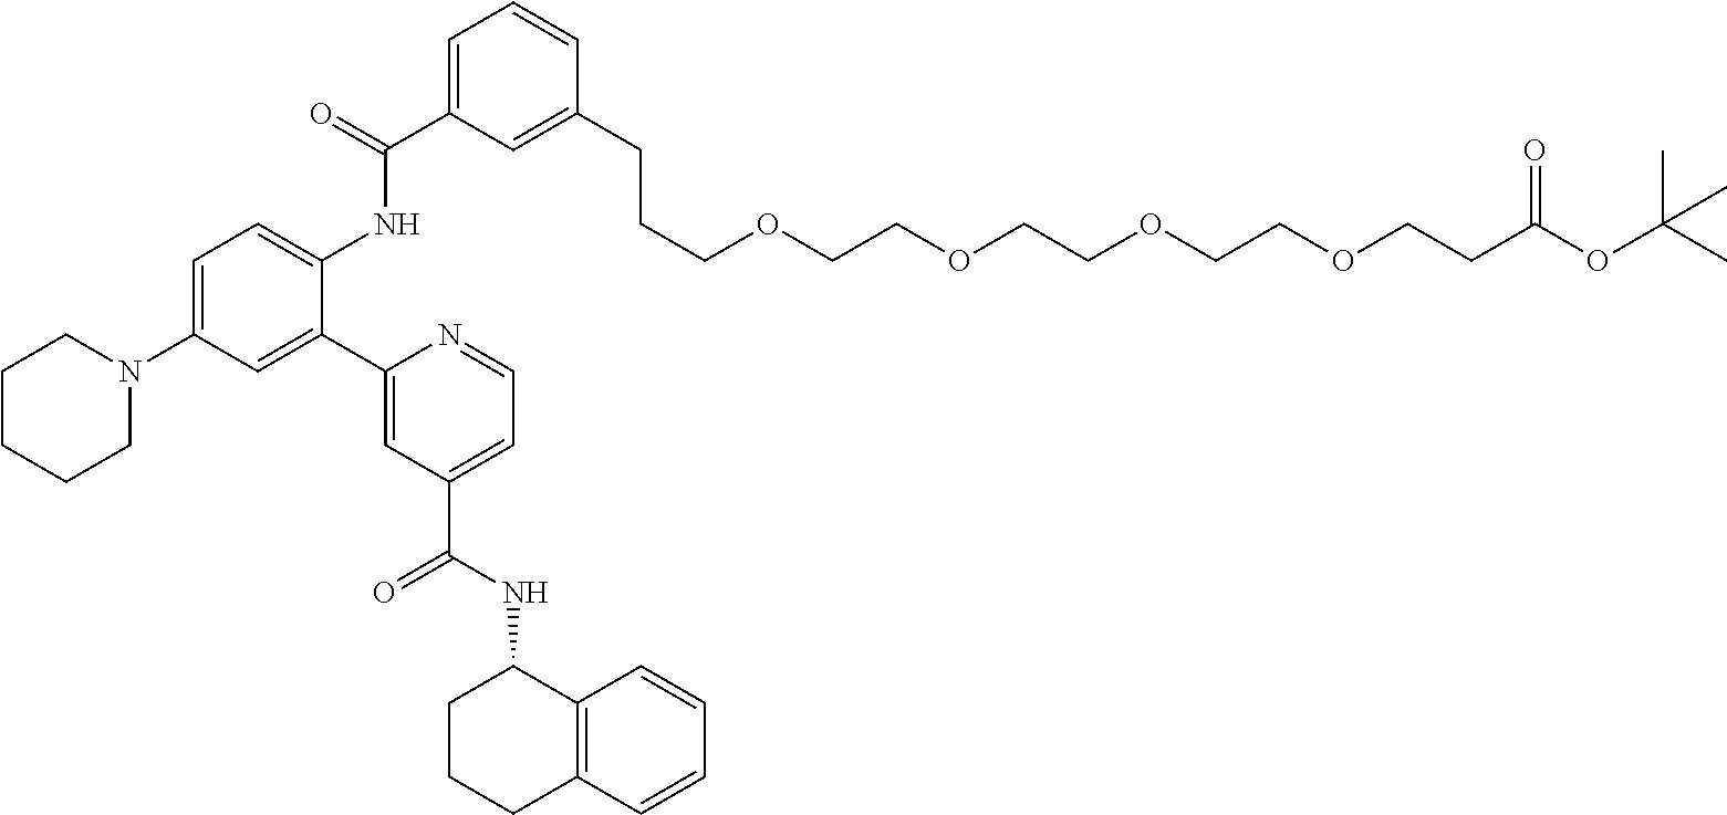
C1=C(C(NC2=CC=C(N3CCCCC3)C=C2C2=CC(C(NC3CCCC4=C3C=CC=C4)=O)=CC=N2)=O)C=C(CCCOCCOCCOCCOCCC(=O)OC(C)(C)C)C=C1
